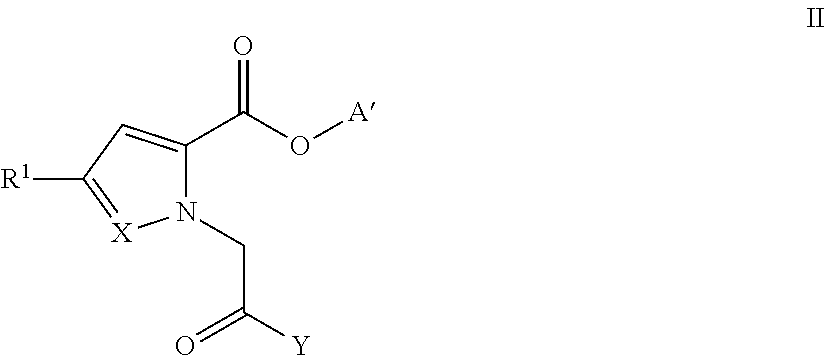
N1(CC([Y])=O)C(C(O[A])=O)=CC([R1])=[X]1
